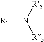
[R1]N([R5])[R5]
